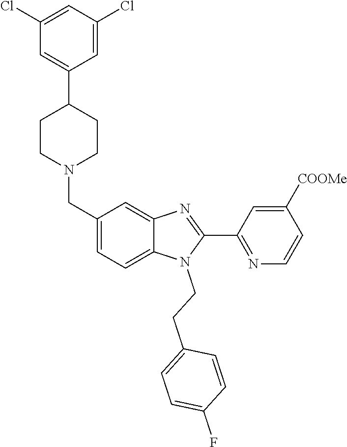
C1=C(C2CCN(CC3=CC=C4C(=C3)N=C(C3=NC=CC([COOMe])=C3)N4CCC3=CC=C(F)C=C3)CC2)C=C(Cl)C=C1Cl
